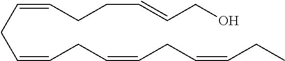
C(CC=CCC=CCC=CCC)=CCCC=CCO
